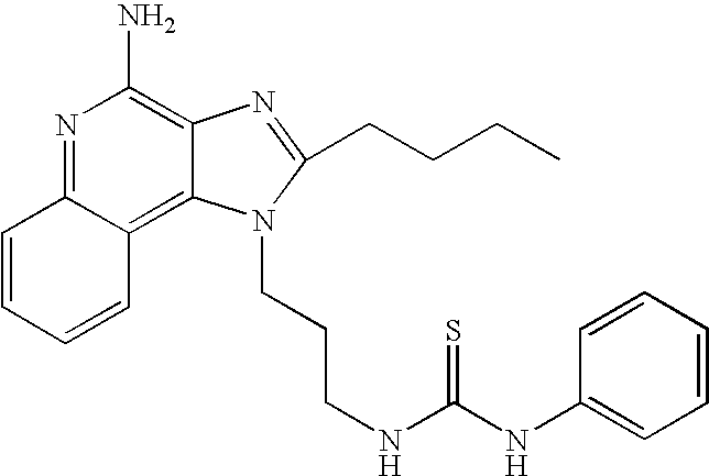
N1=C2C(=C3C(=C1N)N=C(CCCC)N3CCCNC(NC1=CC=CC=C1)=S)C=CC=C2
